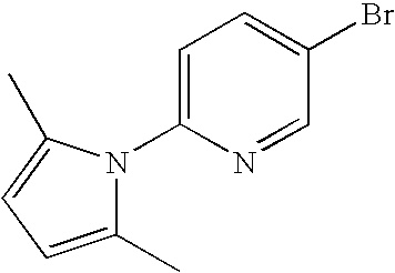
C1(C)=CC=C(C)N1C1=CC=C(Br)C=N1
